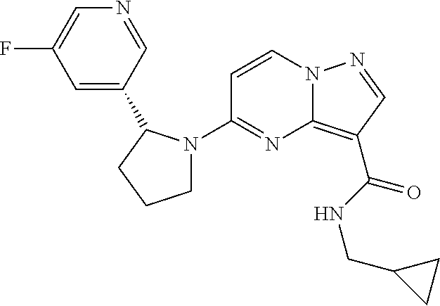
FC1=CN=CC(C2N(C3=NC4=C(C(NCC5CC5)=O)C=NN4C=C3)CCC2)=C1
